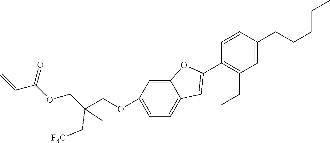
C12=CC(OCC(COC(C=C)=O)(C[F3C])C)=CC=C1C=C(C1=C(CC)C=C(CCCCC)C=C1)O2
